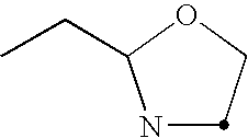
N1C(CC)OCC1
